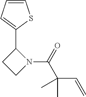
N1(C(C(C=C)(C)C)=O)C(C2=CC=CS2)CC1
